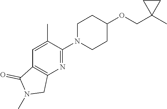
C1=C(C)C(N2CCC(OCC3(C)CC3)CC2)=NC2=C1C(=O)N(C)C2
